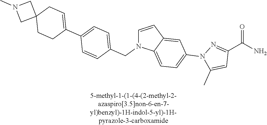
C1=CC2=CC(N3C(C)=CC(C(=O)N)=N3)=CC=C2N1CC1=CC=C(C2=CCC3(CC2)CN(C)C3)C=C1
